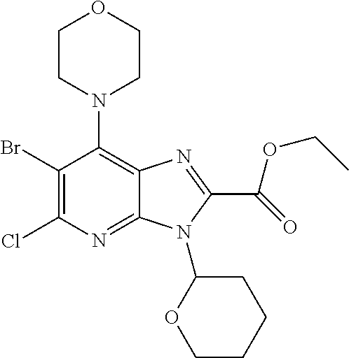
C1(Br)=C(Cl)N=C2C(=C1N1CCOCC1)N=C(C(OCC)=O)N2C1OCCCC1
